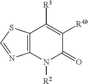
C12=C(SC=N1)C([R3])=C([R4b])C(=O)N2[R2]
